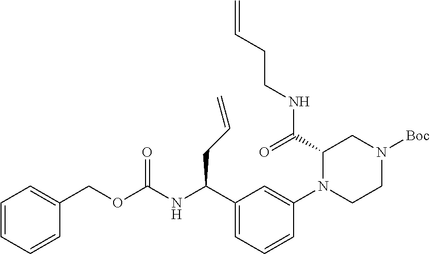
N(C(C1=CC=CC(N2C(C(=O)NCCC=C)CN([Boc])CC2)=C1)CC=C)C(OCC1=CC=CC=C1)=O
